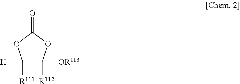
C1([H])([R111])C([OR113])([R112])OC(=O)O1
